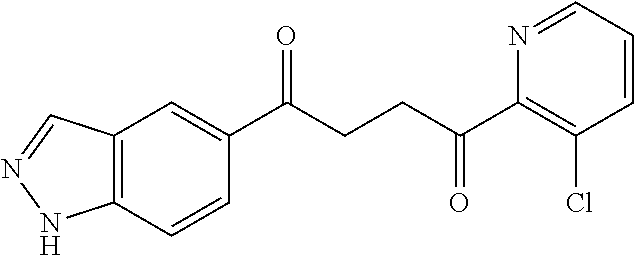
C1(C(CCC(C2=C(Cl)C=CC=N2)=O)=O)=CC2=C(C=C1)NN=C2
